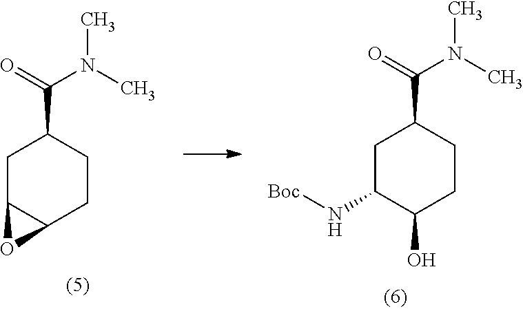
C1C(N[Boc])C(O)CCC1C(=O)N(C)C.C1C2C(CCC1C(=O)N(C)C)O2
